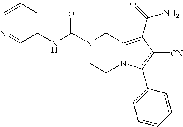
N(C(N1CCN2C(=C(C(N)=O)C([CN])=C2C2=CC=CC=C2)C1)=O)C1=CC=CN=C1
